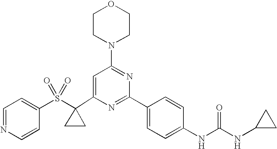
C1(C2(S(C3=CC=NC=C3)(=O)=O)CC2)=CC(N2CCOCC2)=NC(C2=CC=C(NC(=O)NC3CC3)C=C2)=N1
